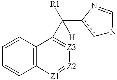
C1=CC=CC2=C1C(C(c1cNC=N1)([R1])[H])=[Z3][Z2]=[Z1]2
